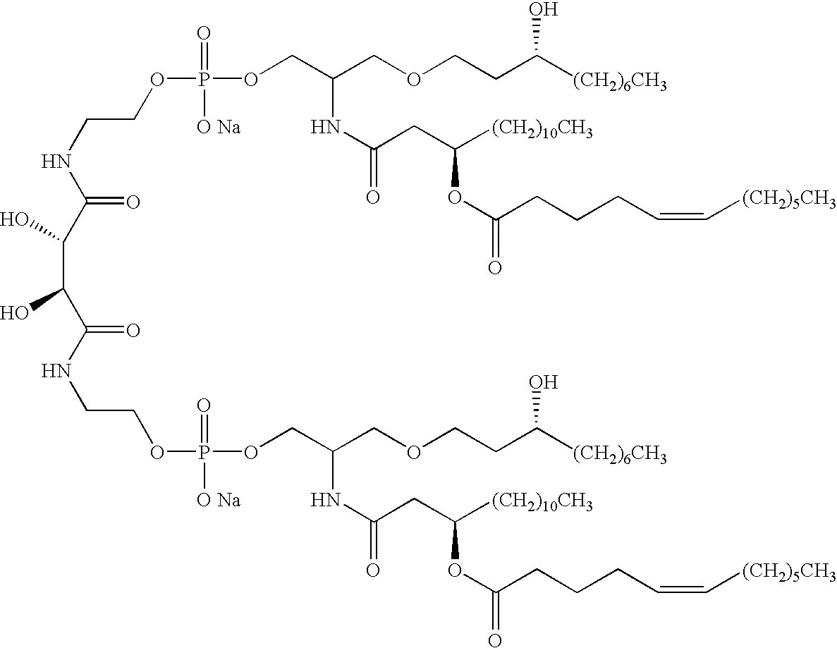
C(=O)(NCCOP(OCC(COCCC([(CH2)6CH3])O)NC(=O)CC([(CH2)10CH3])OC(=O)CCCC=C[(CH2)5CH3])(=O)[O Na])C(C(C(=O)NCCOP(OCC(COCCC([(CH2)6CH3])O)NC(=O)CC([(CH2)10CH3])OC(=O)CCCC=C[(CH2)5CH3])(=O)[O Na])O)O
